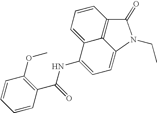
C1(C(NC2=CC=C3C4=C(C=CC=C24)C(=O)N3CC)=O)=C(OC)C=CC=C1
